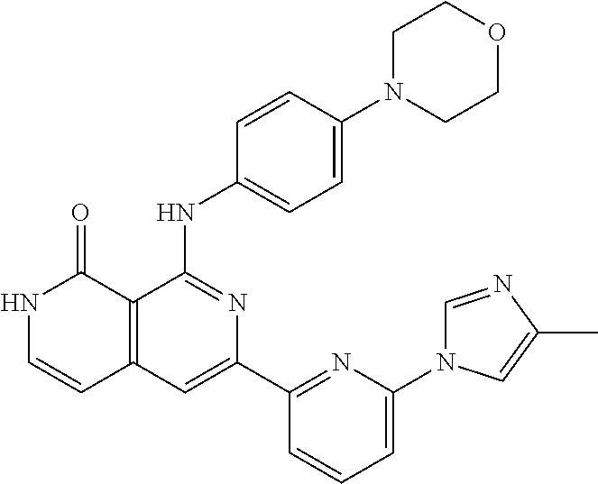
C12=C(C=C(C3=NC(N4C=NC(C)=C4)=CC=C3)N=C1NC1=CC=C(N3CCOCC3)C=C1)C=CNC2=O
